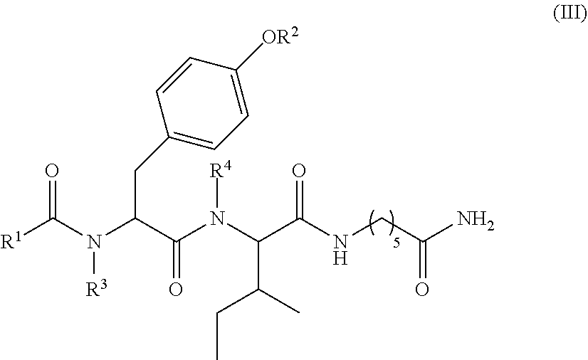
[R1]C(N(C(C(N(C(C(NCC(N)=O)=O)C(C)CC)[R4])=O)CC1=CC=C([OR2])C=C1)[R3])=O
